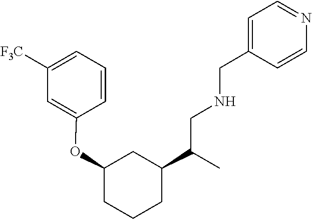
C1=CC(OC2CCCC(C(CNCC3=CC=NC=C3)C)C2)=CC([F3C])=C1
